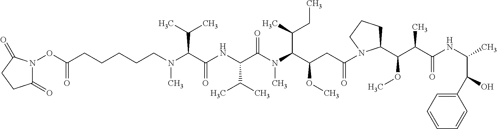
C1(=O)N(OC(CCCCCN(C(C(NC(C(N(C(C(CC(=O)N2C(C(C(C(NC(C)C(C3=CC=CC=C3)O)=O)C)OC)CCC2)OC)C(C)CC)C)=O)C(C)C)=O)C(C)C)C)=O)C(=O)CC1
